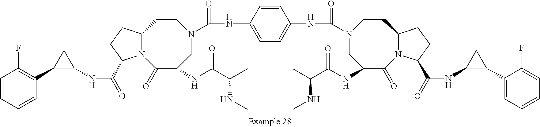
C1(NC(=O)C2N3C(CC2)CCN(C(NC2=CC=C(NC(=O)N4CC(NC(C(C)NC)=O)C(=O)N5C(CC4)CCC5C(=O)NC4C(C5=CC=CC=C5F)C4)C=C2)=O)CC(NC(C(C)NC)=O)C3=O)C(C2=C(F)C=CC=C2)C1
